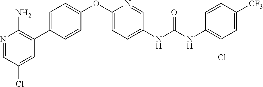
C1(OC2=CC=C(NC(NC3=C(Cl)C=C([CF3])C=C3)=O)C=N2)=CC=C(C2=C(N)N=CC(Cl)=C2)C=C1
